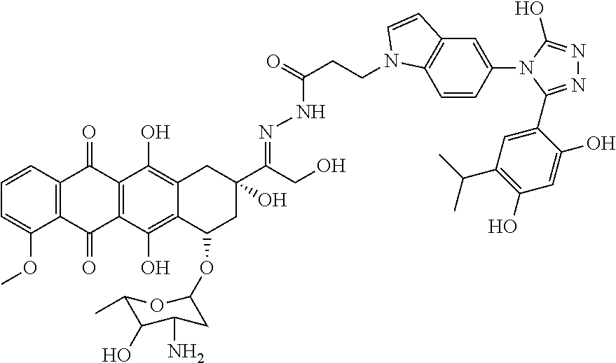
C12=C(C=CC=C1OC)C(=O)C1=C(C2=O)C(O)=C2C(=C1O)CC(C(CO)=NNC(CCN1C3=C(C=C(N4C(O)=NN=C4C4=CC(C(C)C)=C(O)C=C4O)C=C3)C=C1)=O)(O)CC2OC1CC(N)C(O)C(C)O1
